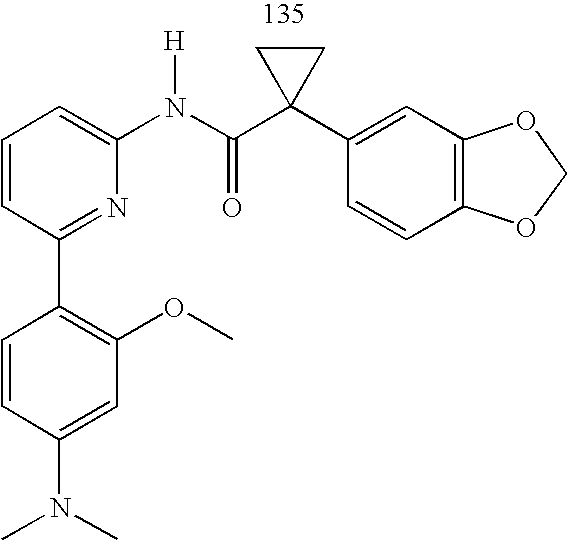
C1=CC=C(N(C(C2(C3=CC4=C(C=C3)OCO4)CC2)=O)[H])N=C1C1=C(OC)C=C(N(C)C)C=C1
